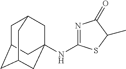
C1C2CC3CC(NC4=NC(=O)C(C)S4)(CC1C3)C2
